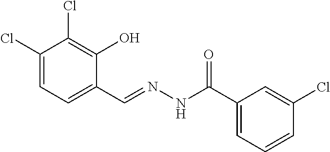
C1(Cl)=CC=C(C=NNC(C2=CC=CC(Cl)=C2)=O)C(O)=C1Cl
